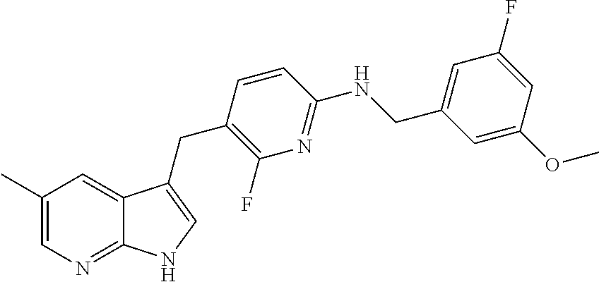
C1(C)=CN=C2C(=C1)C(CC1=C(F)N=C(NCC3=CC(F)=CC(OC)=C3)C=C1)=CN2
